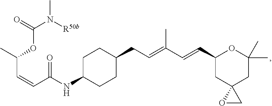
O=C(N([R50b])C)OC(C=CC(NC1CCC(CC=C(C=CC2CC3(CC(C)(C)O2)OC3)C)CC1)=O)C
